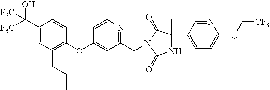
C1(C([F3C])(O)[F3C])=CC(CCC)=C(OC2=CC(CN3C(=O)C(C)(C4=CC=C(OC[CF3])N=C4)NC3=O)=NC=C2)C=C1
